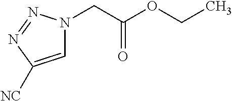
C1=C([NC])N=NN1CC(OCC)=O
